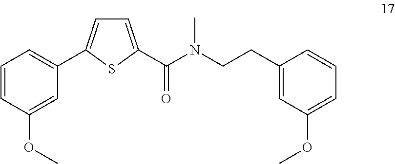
C1(CCN(C)C(=O)C2=CC=C(C3=CC=CC(OC)=C3)S2)=CC(OC)=CC=C1
